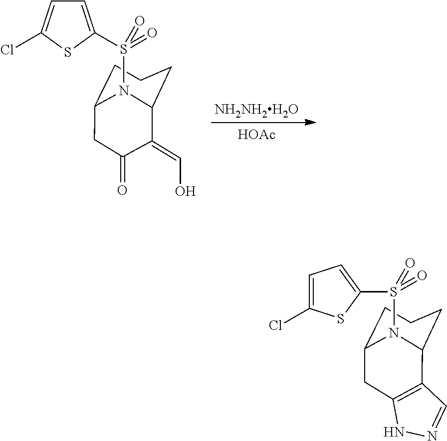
C1(=CO)C2CCCC(CC1=O)N2S(=O)(=O)C1=CC=C(Cl)S1.[HOAc].[NH2NH2H2O].C12=C(CC3CCCC1N3S(=O)(=O)C1=CC=C(Cl)S1)NN=C2
